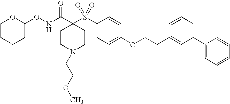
C1(S(C2(C(NOC3OCCCC3)=O)CCN(CCOC)CC2)(=O)=O)=CC=C(OCCC2=CC(C3=CC=CC=C3)=CC=C2)C=C1
